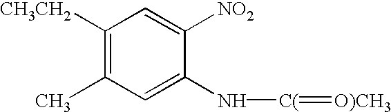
C1([CH3CH2])=C(C)C=C(N[C(]=[O)CH3])C([NO2])=C1
